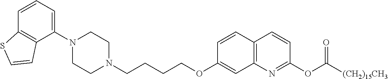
C1(N2CCN(CCCCOC3=CC4=C(C=C3)C=CC(OC([(CH2)15CH3])=O)=N4)CC2)=CC=CC2=C1C=CS2
